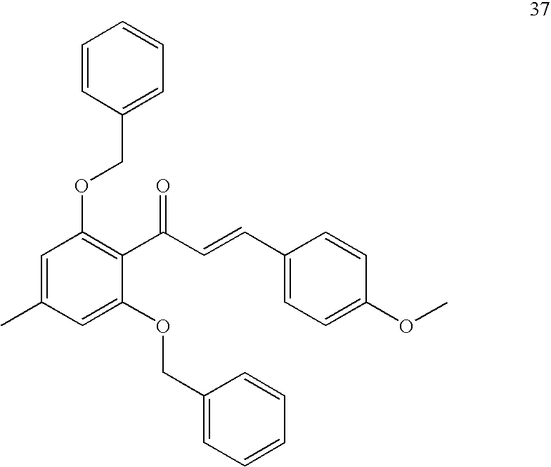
C1(COC2=C(C(C=CC3=CC=C(OC)C=C3)=O)C(OCC3=CC=CC=C3)=CC(C)=C2)=CC=CC=C1
